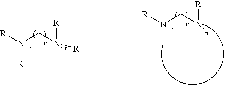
[R]N([R])CN([R])[R].[R]N(C)CN[R]
